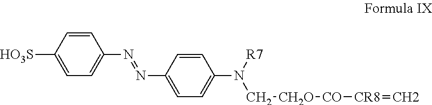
[HO3S]C1=CC=C(N=NC2=CC=C(N([R7])C[CH2O][CO][CR8]=C)C=C2)C=C1
